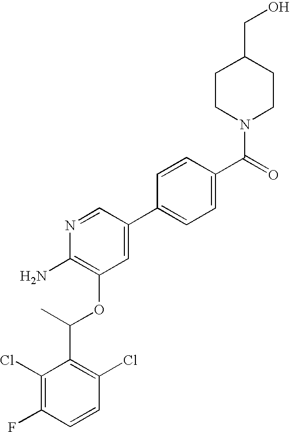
C1(Cl)=C(F)C=CC(Cl)=C1C(C)OC1=C(N)N=CC(C2=CC=C(C(=O)N3CCC(CO)CC3)C=C2)=C1
